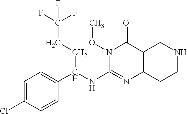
C1=C(Cl)C=CC(C(NC2=NC3=C(C(=O)N2OC)CNCC3)CCC(F)(F)F)=C1
